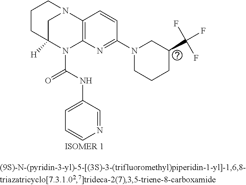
C1C2([H])N(C(NC3=CC=CN=C3)=O)C3=C(N1CCC2)C=CC(N1CCCC(C(F)(F)F)C1)=N3
